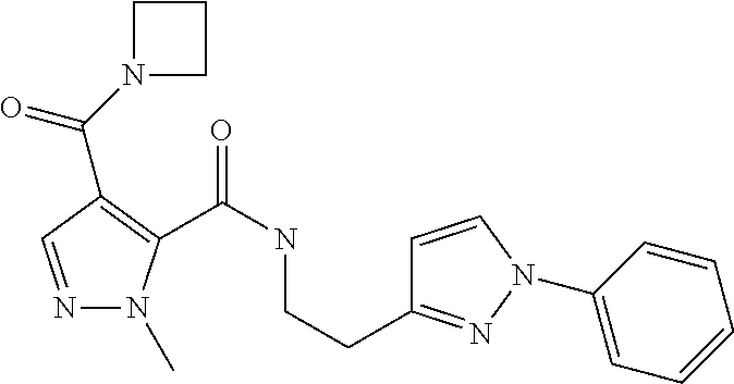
N1=CC(C(=O)N2CCC2)=C(C(NCCC2=NN(C3=CC=CC=C3)C=C2)=O)N1C
